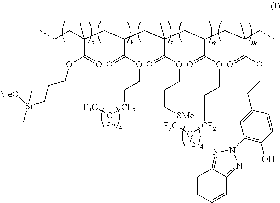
CCCC(CC(CC(CC(CC(CC)(C)C(OCCC1=CC(N2N=C3C=CC=CC3=N2)=C(O)C=C1)=O)C(OCC[CF2][CF2][F3C])=O)(C)C(OCCC[SMe])=O)C(OCC[CF2][CF2][F3C])=O)(C)C(=O)OCCC[Si]([MeO])(C)C
